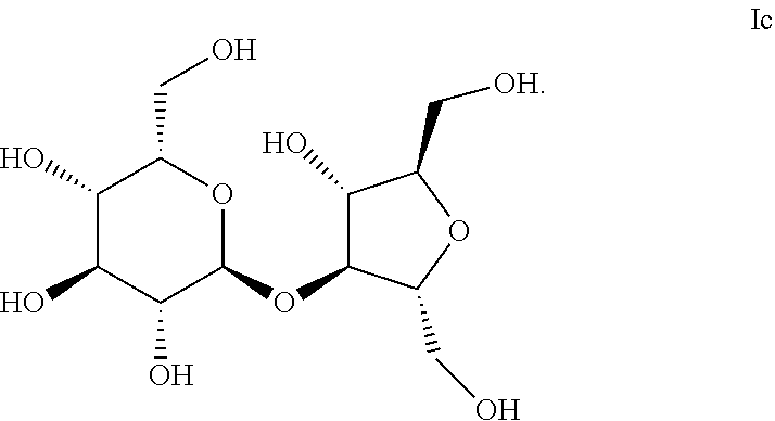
C1(O)C(O)C(O)C(OC2C(O)C(C[OH])OC2CO)OC1CO
